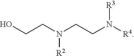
OCCN(CCN([R4])[R3])[R2]
